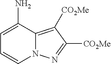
C1=C(N)C2=C([CO2Me])C([CO2Me])=NN2C=C1
